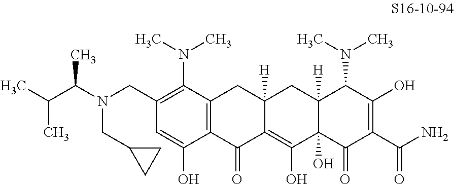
C1(CN(C(C)C(C)C)CC2CC2)=C(N(C)C)C2=C(C(O)=C1)C(=O)C1=C(O)C3(O)C([H])(CC1([H])C2)C(N(C)C)C(O)=C(C(N)=O)C3=O
